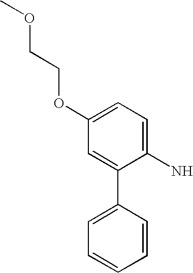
C1(N)=CC=C(OCCOC)C=C1C1=CC=CC=C1
